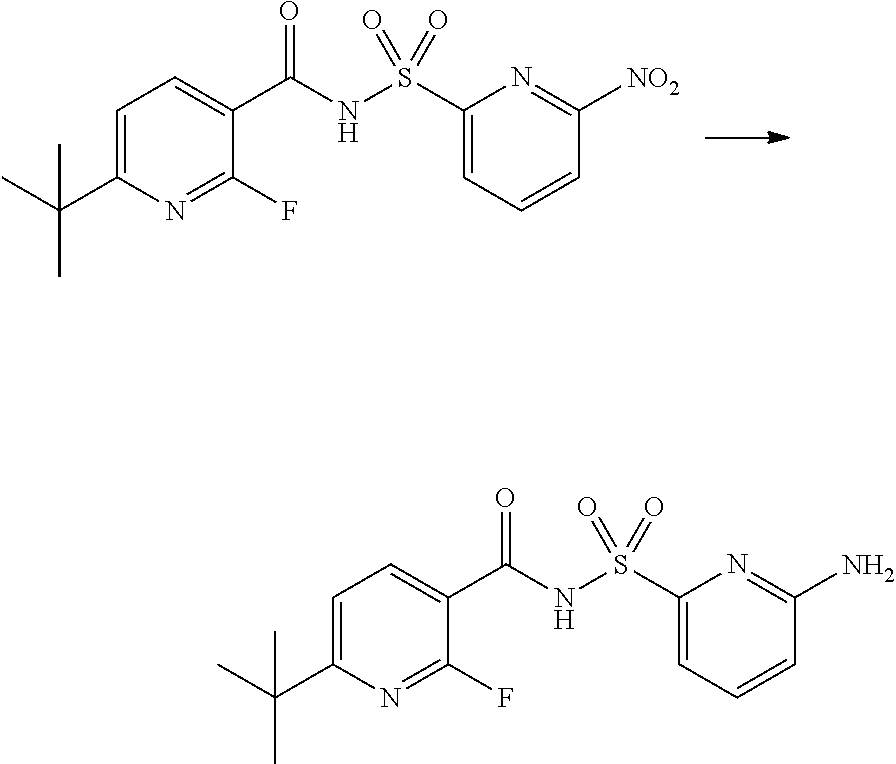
C1=C(C(C)(C)C)N=C(F)C(C(NS(C2=CC=CC([NO2])=N2)(=O)=O)=O)=C1.C1=C(C(C)(C)C)N=C(F)C(C(NS(C2=CC=CC(N)=N2)(=O)=O)=O)=C1
